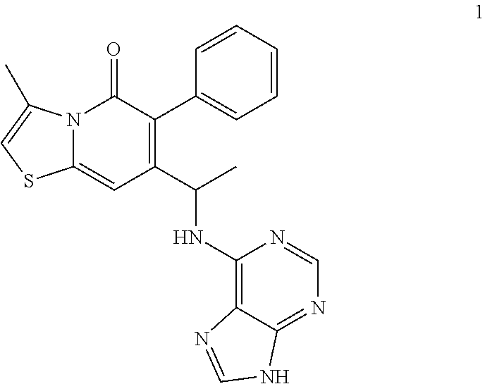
N12C(=CC(C(C)NC3=C4C(=NC=N3)NC=N4)=C(C3=CC=CC=C3)C1=O)SC=C2C
